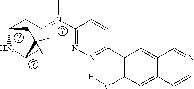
C1(C2=NN=C(N(C3CC4NC(C3)C(F)(F)C4)C)C=C2)=C(O[H])C=C2C(=C1)C=NC=C2
